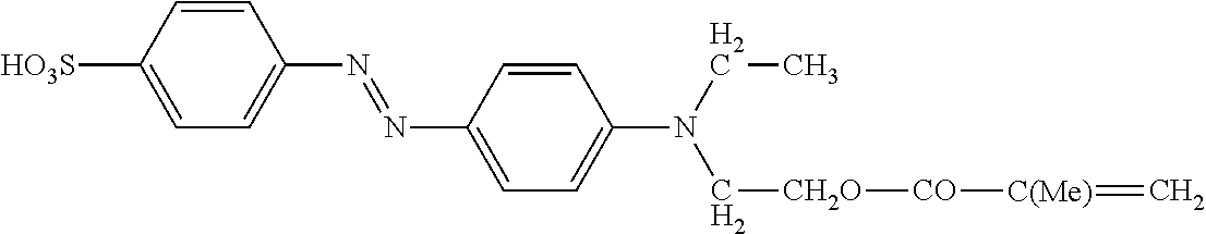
C1=C([HO3S])C=CC(N=NC2=CC=C(N(CC)C[CH2O][CO][C(Me)]=C)C=C2)=C1
